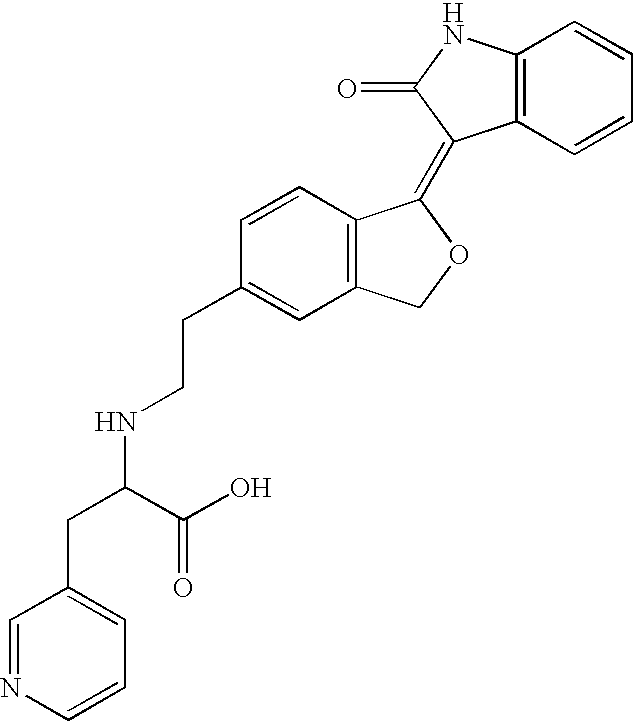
C1=CC(CCNC(CC2=CC=CN=C2)C(O)=O)=CC2=C1C(=C1C3=C(NC1=O)C=CC=C3)OC2
